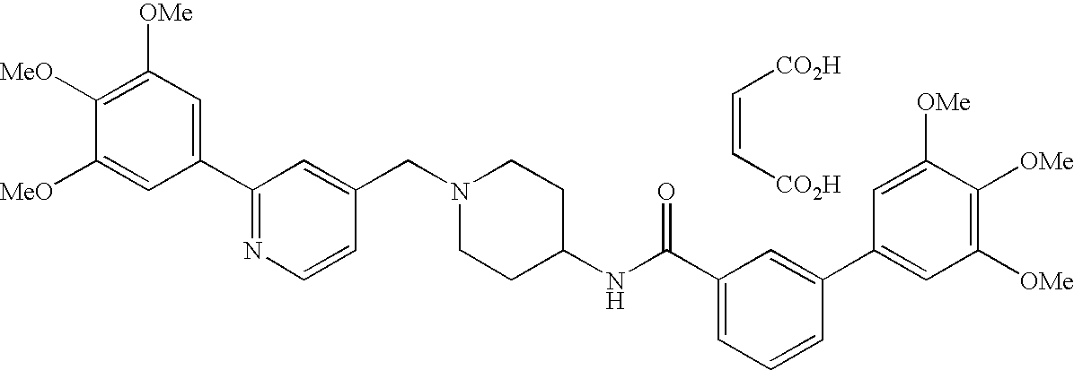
C(=C[CO2H])[CO2H].C1(C2=NC=CC(CN3CCC(NC(C4=CC=CC(C5=CC([OMe])=C([OMe])C([OMe])=C5)=C4)=O)CC3)=C2)=CC([OMe])=C([MeO])C([MeO])=C1
